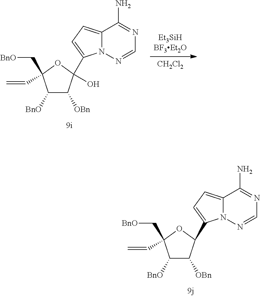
[CH2Cl2].C1([BnO])C([OBn])C(C2=CC=C3N2N=CN=C3N)(O)OC1(C=C)C[BnO].C1([BnO])C([OBn])C(C2=CC=C3N2N=CN=C3N)OC1(C=C)C[BnO]
